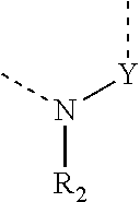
CN([Y]C)[R2]
